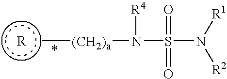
C[(CH2)a]N(S(N([R1])[R2])(=O)=O)[R4].[R]
